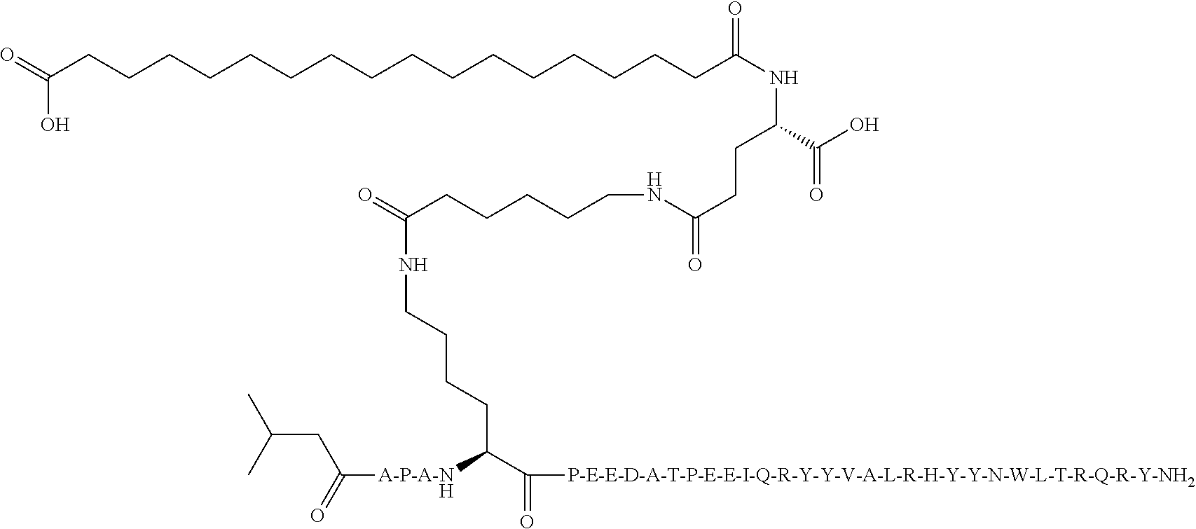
O=C(CCCCCCCCCCCCCCCCC(NC(C(O)=O)CCC(=O)NCCCCCC(=O)NCCCCC(C(=O)[P-E-E-D-A-T-P-E-E-I-Q-R-Y-Y-V-A-L-R-H-Y-Y-N-W-L-T-R-Q-R-Y-NH2])[A-P-A-NH]C(=O)CC(C)C)=O)O
